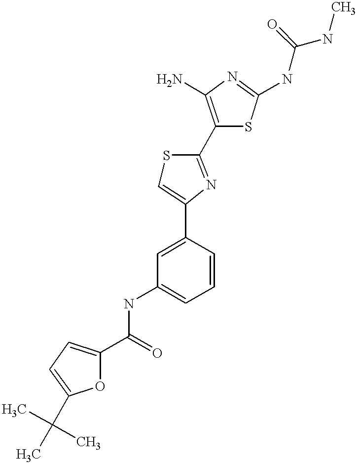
C1(C(=O)NC2=CC=CC(C3=CSC(C4=C(N)N=C(NC(NC)=O)S4)=N3)=C2)=CC=C(C(C)(C)C)O1
